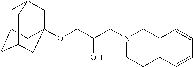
C1C2CC3CC(OCC(CN4CC5=C(C=CC=C5)CC4)O)(CC1C3)C2
